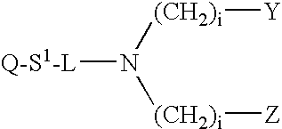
[Q-S1-L]N([(CH2)i][Y])[(CH2)i][Z]
